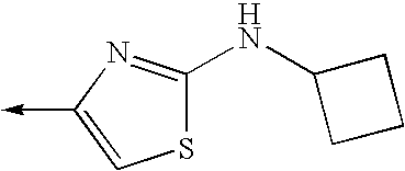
C1(NC2CCC2)=NC(->C)=CS1
